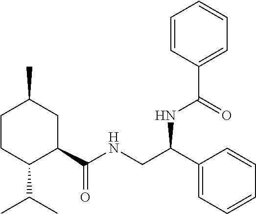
C1CC(C(C)C)C(C(NCC(C2=CC=CC=C2)NC(C2=CC=CC=C2)=O)=O)CC1C
